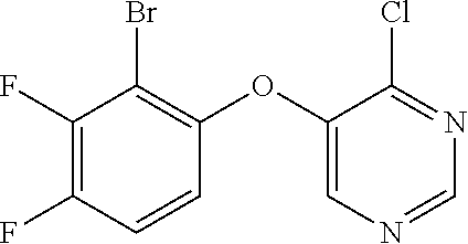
C1(F)=C(F)C=CC(OC2=CN=CN=C2Cl)=C1Br
